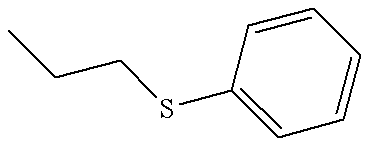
C1=CC=CC(SCCC)=C1
